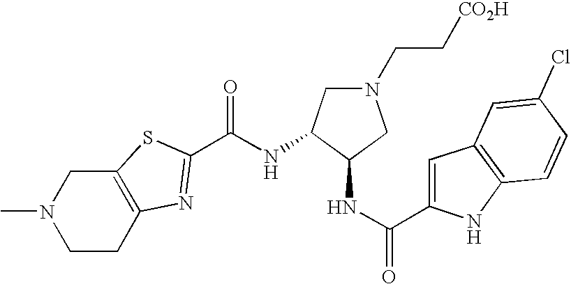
CN1CCC2=C(C1)SC(C(NC1C(NC(=O)C3=CC4=C(N3)C=CC(Cl)=C4)CN(CC[CO2H])C1)=O)=N2
